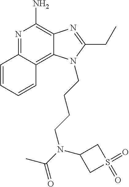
N1=C2C(=C3C(=C1N)N=C(CC)N3CCCCN(C(=O)C)C1CS(=O)(=O)C1)C=CC=C2
